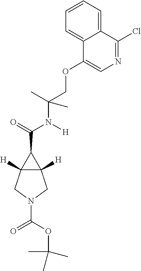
C12([H])C([H])(CN(C(=O)OC(C)(C)C)C1)C2C(=O)N([H])C(COC1=CN=C(Cl)C2=CC=CC=C12)(C)C
